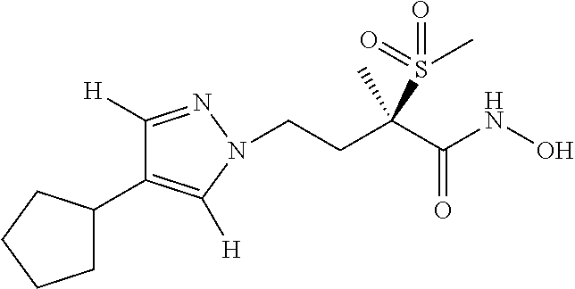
C(CC(C(NO)=O)(C)S(=O)(=O)C)N1C([H])=C(C2CCCC2)C([H])=N1
